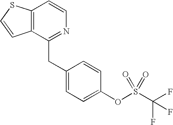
C12=C(C(CC3=CC=C(OS(C(F)(F)F)(=O)=O)C=C3)=NC=C1)C=CS2
